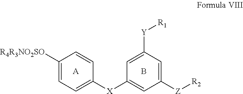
[A].C1([R4R3NO2SO])=CC=C([X]C2=CC([Z][R2])=CC([Y][R1])=C2)C=C1.B
